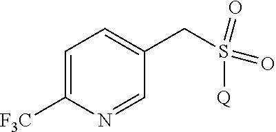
C(S(=O)(=O)[Q])C1=CC=C([CF3])N=C1
